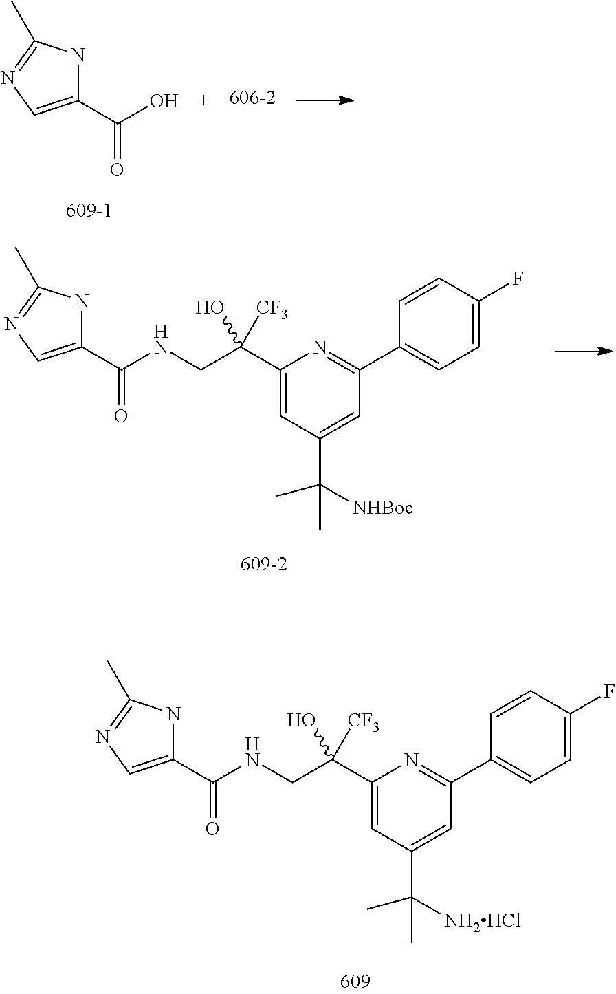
C1(C(O)=O)=CN=C(C)N1.C1(C(CNC(=O)C2=CN=C(C)N2)(O)[CF3])=CC(C([NHBoc])(C)C)=CC(C2=CC=C(F)C=C2)=N1.C1(C(CNC(=O)C2=CN=C(C)N2)(O)[CF3])=CC(C([NH2HCl])(C)C)=CC(C2=CC=C(F)C=C2)=N1
